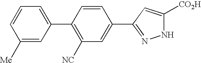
C1([Me])=CC(C2=C([NC])C=C(C3=NNC([CO2H])=C3)C=C2)=CC=C1
